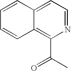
C12=CC=NC(C(C)=O)=C1C=CC=C2
